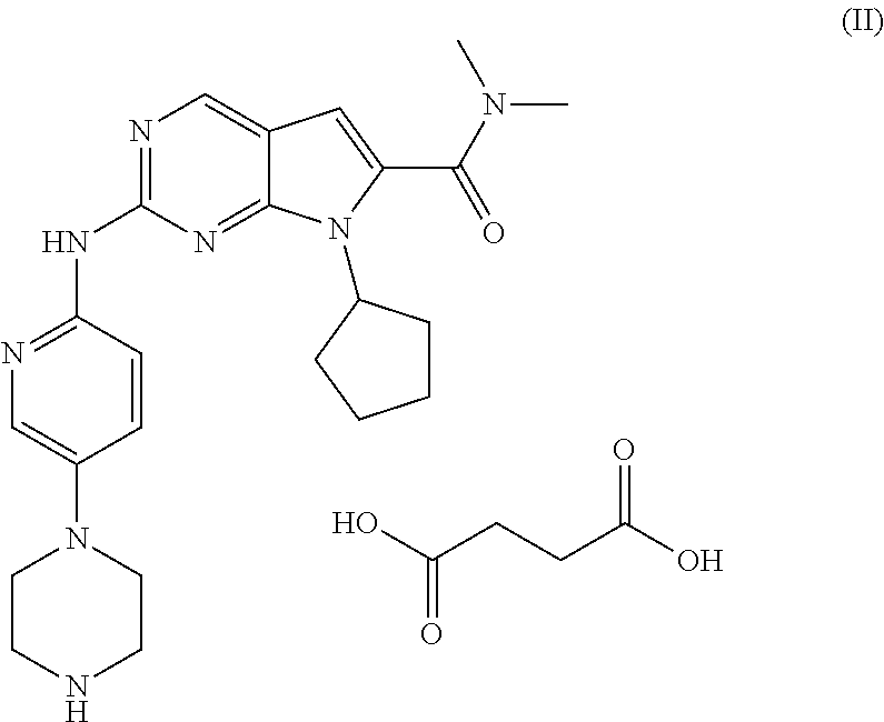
N1=C(NC2=NC=C(N3CCNCC3)C=C2)N=C2C(=C1)C=C(C(N(C)C)=O)N2C1CCCC1.OC(CCC(O)=O)=O
